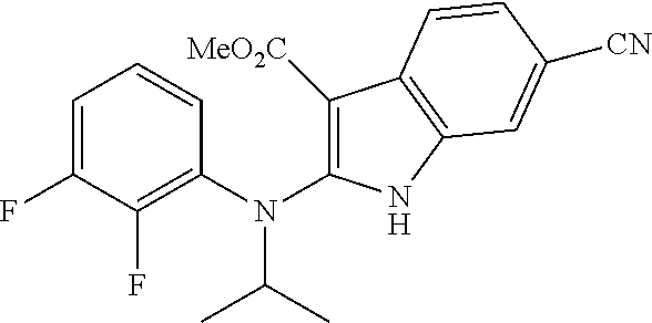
C1=C(F)C(F)=C(N(C(C)C)C2=C([MeO2C])C3=C(N2)C=C([CN])C=C3)C=C1
